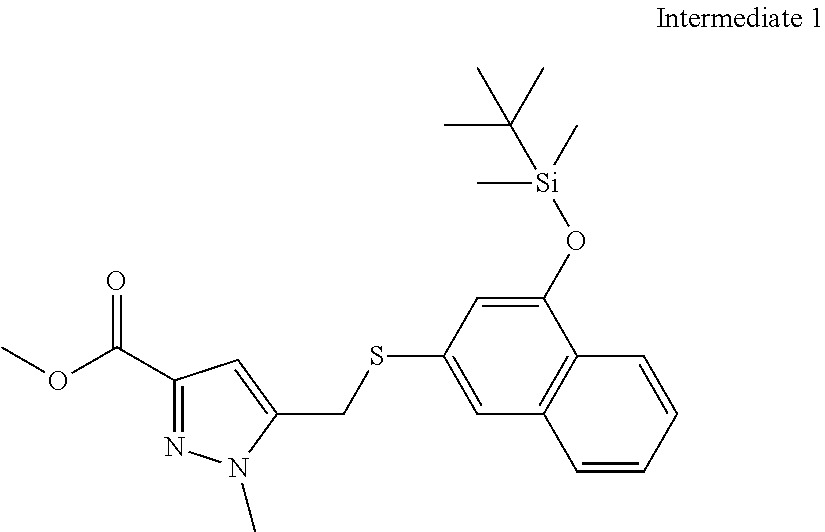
C1(O[Si](C)(C)C(C)(C)C)=CC(SCC2=CC(C(=O)OC)=NN2C)=CC2=C1C=CC=C2
